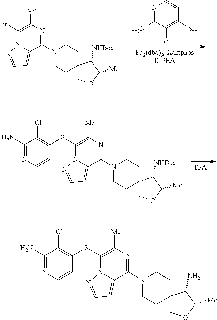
N1=C(N)C(Cl)=C([SK])C=C1.C1(N2CCC3(CC2)COC([Me])C3[NHBoc])=NC([Me])=C(Br)N2C1=CC=N2.C1(N2CCC3(CC2)COC([Me])C3[NHBoc])=NC([Me])=C(SC2=C(Cl)C(N)=NC=C2)N2C1=CC=N2.C1(N2CCC3(CC2)COC([Me])C3N)=NC([Me])=C(SC2=C(Cl)C(N)=NC=C2)N2C1=CC=N2
